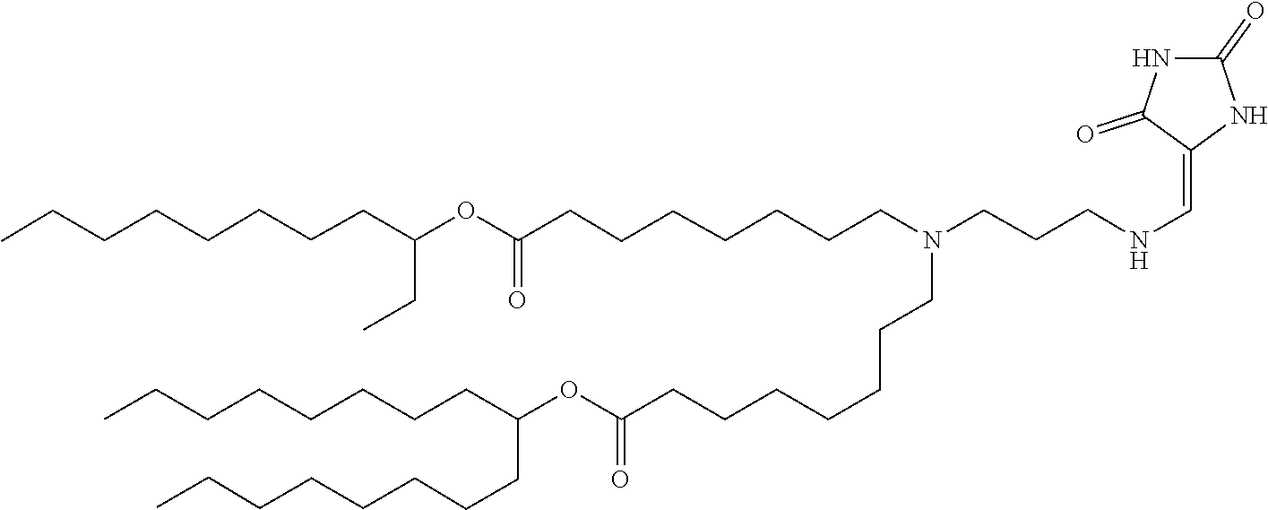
C(C(=O)OC(CCCCCCCC)CCCCCCCC)CCCCCCN(CCCNC=C1NC(=O)NC1=O)CCCCCCCC(=O)OC(CC)CCCCCCCC
